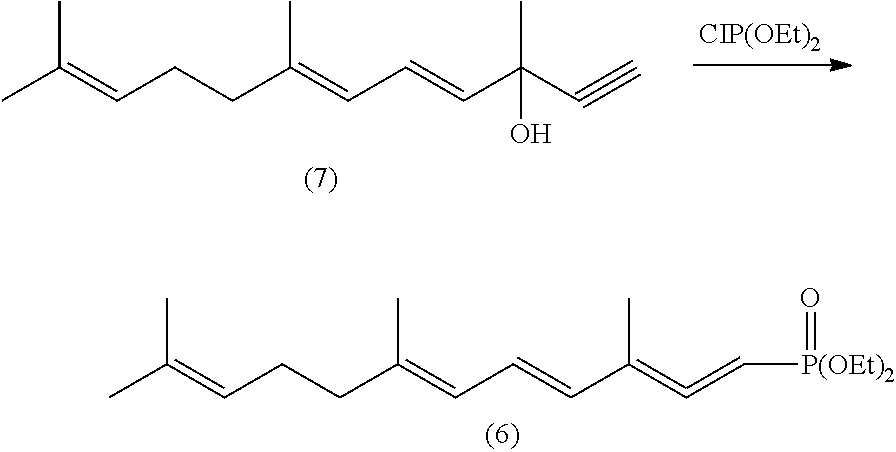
CC(=CCCC(=CC=CC(=C=C[P(OEt)2]=O)C)C)C.CC(=CCCC(=CC=CC(C#C)(C)O)C)C
